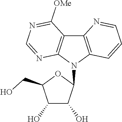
C1(O)C(O)C(N2C3=C(C4=C2N=CN=C4[OMe])N=CC=C3)OC1CO
